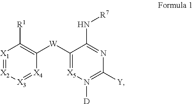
[X1]1=[X2][X3]=[X4]C([W]C2=[X5]N([D])=C([Y])N=C2N[R7])=C1[R1]
